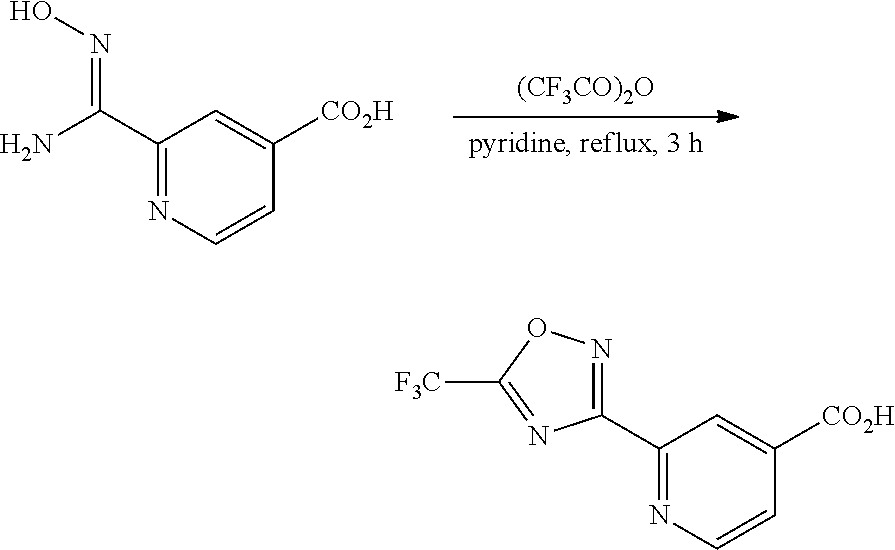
ON=C(C1=NC=CC([CO2H])=C1)N.[(CF3CO)2O].N1=C(C2=NC=CC([CO2H])=C2)N=C([F3C])O1
